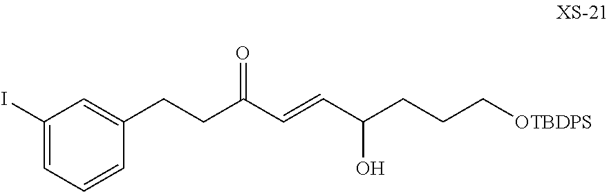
C(C(C=CC(CCC[OTBDPS])O)=O)CC1=CC(I)=CC=C1
